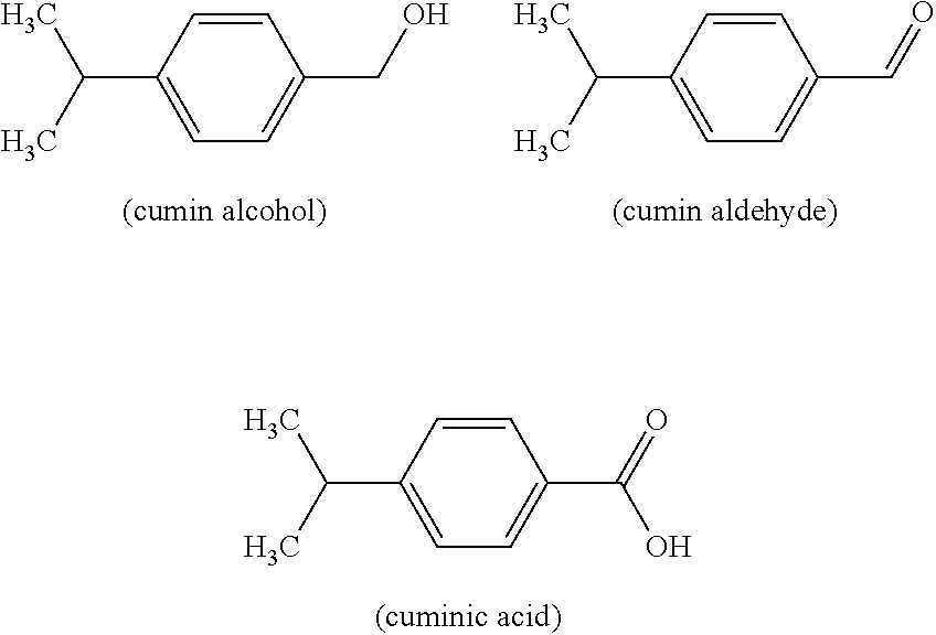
C1(C(C)C)=CC=C(CO)C=C1.C1(C(C)C)=CC=C(C=O)C=C1.C1(C(C)C)=CC=C(C(=O)O)C=C1
